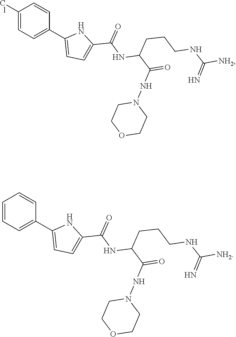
C1(Cl)=CC=C(C2=CC=C(C(NC(C(NN3CCOCC3)=O)CCCNC([NH2])=N)=O)N2)C=C1.C1=CC=C(C2=CC=C(C(NC(C(NN3CCOCC3)=O)CCCNC([NH2])=N)=O)N2)C=C1
